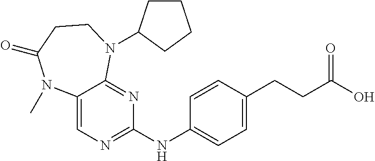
C1(NC2=NC=C3C(=N2)N(C2CCCC2)CCC(=O)N3C)=CC=C(CCC(O)=O)C=C1
